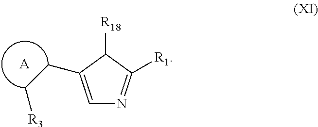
C1=C(CC[R3])C([R18])C([R1])=N1.[A]
